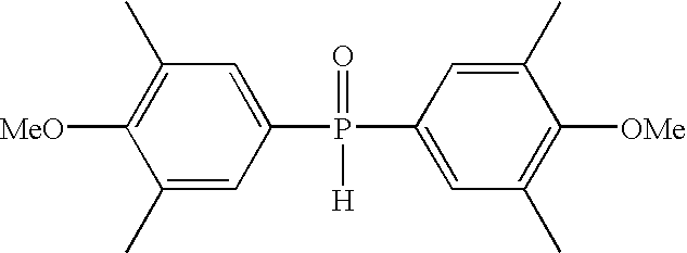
C1=C(P(C2=CC(C)=C([OMe])C(C)=C2)(=O)[H])C=C(C)C([MeO])=C1C
